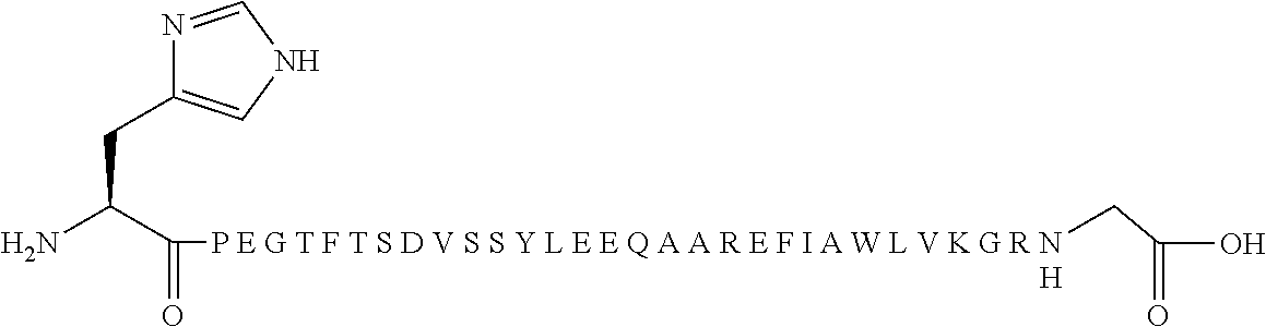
C(C(C(=O)[P E G T F T S D V S S Y L E E Q A A R E F I A W L V K G R N]CC(=O)O)N)C1=CNC=N1.[H]
